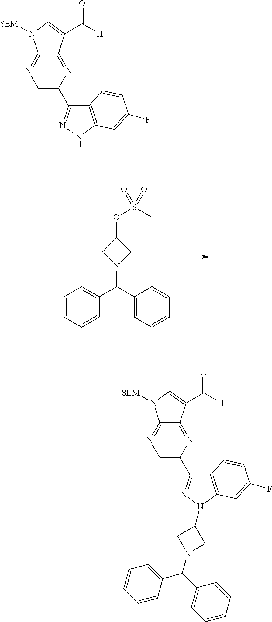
C1(C2=NNC3=C2C=CC(F)=C3)=CN=C2C(=N1)C(C([H])=O)=CN2[SEM].C1=CC=CC(C(C2=CC=CC=C2)N2CC(OS(C)(=O)=O)C2)=C1.C1(C2=NN(C3CN(C(C4=CC=CC=C4)C4=CC=CC=C4)C3)C3=C2C=CC(F)=C3)=CN=C2C(=N1)C(C([H])=O)=CN2[SEM]
